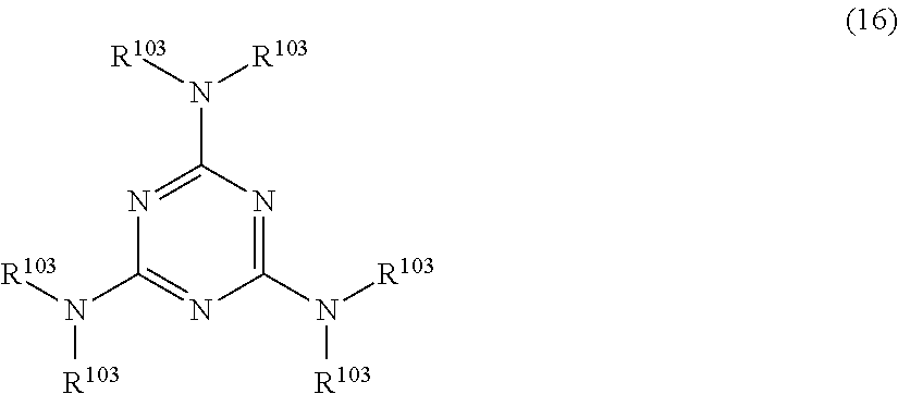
C1(N([R103])[R103])=NC(N([R103])[R103])=NC(N([R103])[R103])=N1
